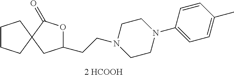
[2 HCOOH].C12(CC(CCN3CCN(C4=CC=C(C)C=C4)CC3)OC1=O)CCCC2
